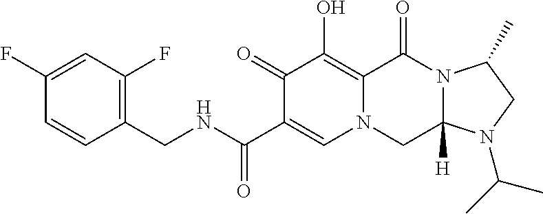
C1(CNC(C2=CN3C(=C(O)C2=O)C(=O)N2C([H])(C3)N(C(C)C)CC2C)=O)=C(F)C=C(F)C=C1
